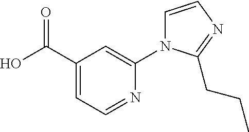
OC(C1=CC=NC(N2C=CN=C2CCC)=C1)=O
